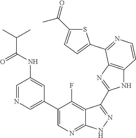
C1=NC=C(C2=CN=C3C(=C2F)C(C2=NC4=C(N2)C=CN=C4C2=CC=C(C(=O)C)S2)=N[N H]3)C=C1NC(C(C)C)=O
